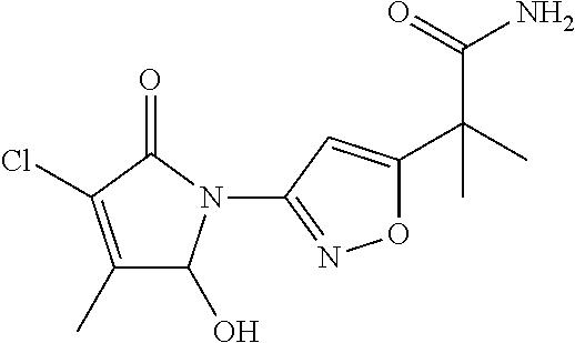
C1(N2C(O)C(C)=C(Cl)C2=O)=NOC(C(C)(C(=O)N)C)=C1
